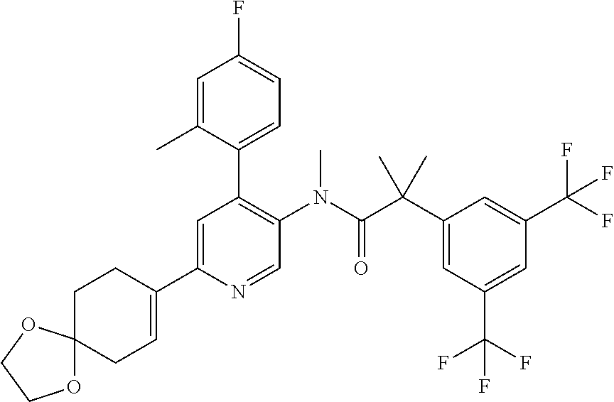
C1CC(C2=CC(C3=CC=C(F)C=C3C)=C(N(C(C(C3=CC(C(F)(F)F)=CC(C(F)(F)F)=C3)(C)C)=O)C)C=N2)=CCC12OCCO2
